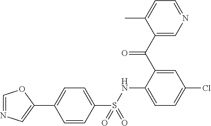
C1=CC(S(NC2=CC=C(Cl)C=C2C(=O)C2=CN=CC=C2C)(=O)=O)=CC=C1C1=CN=CO1
